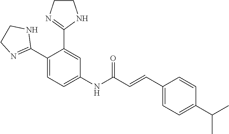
C1(C2=NCCN2)=CC=C(NC(C=CC2=CC=C(C(C)C)C=C2)=O)C=C1C1=NCCN1
